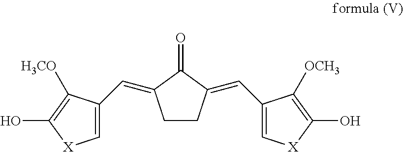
C1CC(=CC2=C[X]C(O)=C2[OCH3])C(=O)C1=CC1=C[X]C(O)=C1[H3CO]
